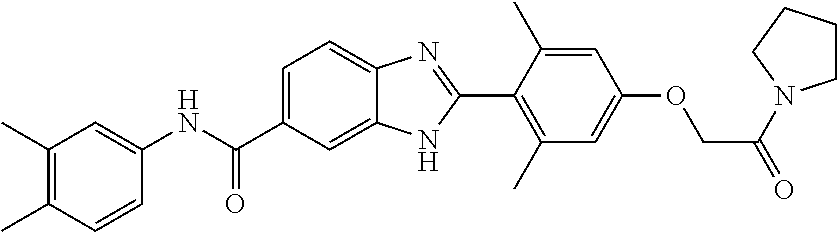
CC1=C(C)C=C(NC(C2=CC=C3C(=C2)NC(C2=C(C)C=C(OCC(=O)N4CCCC4)C=C2C)=N3)=O)C=C1
